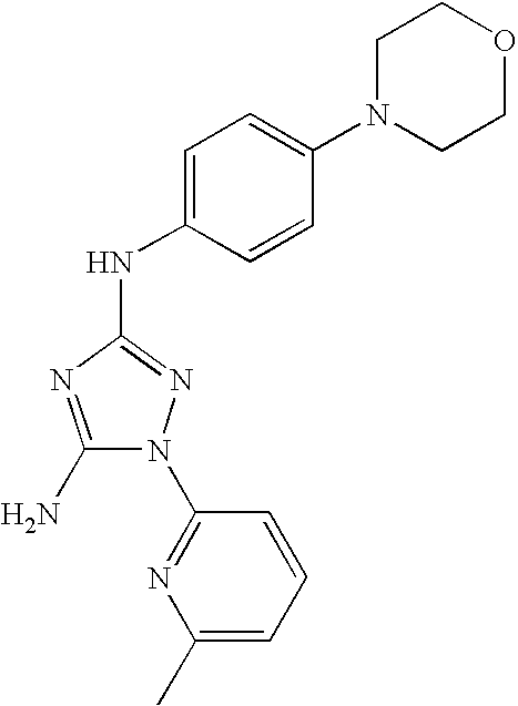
C1(N)=NC(NC2=CC=C(N3CCOCC3)C=C2)=NN1C1=NC(C)=CC=C1
